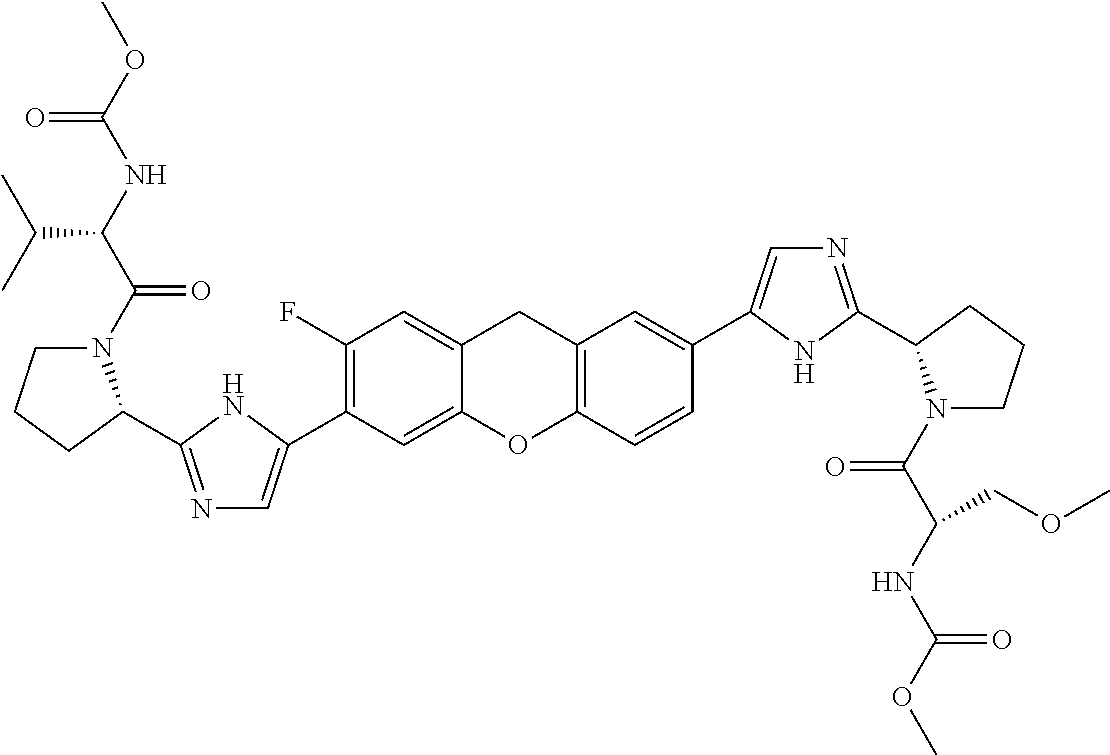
C1(C2=CN=C(C3N(C(=O)C(C(C)C)NC(=O)OC)CCC3)N2)=C(F)C=C2CC3=C(C=CC(C4=CN=C(C5N(C(=O)C(NC(=O)OC)COC)CCC5)N4)=C3)OC2=C1
